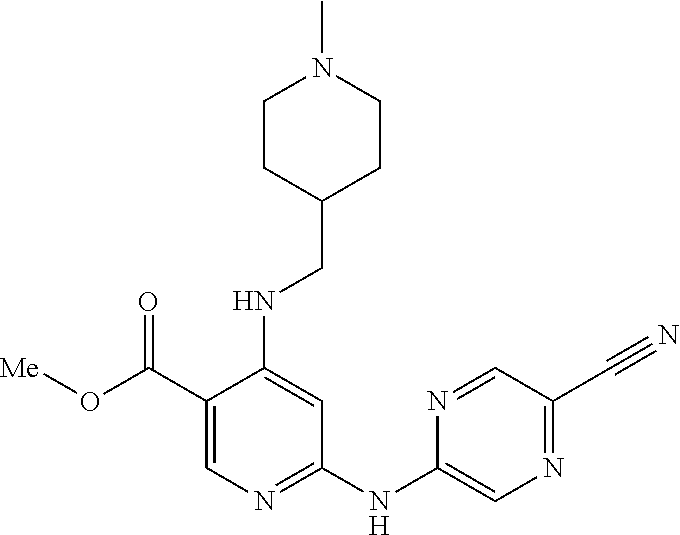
C1(C(O[Me])=O)=CN=C(NC2=CN=C(C#N)C=N2)C=C1NCC1CCN(C)CC1
